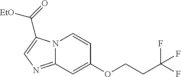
N12C(=NC=C1C(=O)[EtO])C=C(OCCC(F)(F)F)C=C2
